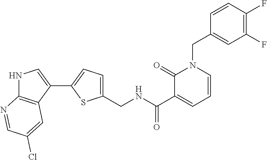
C1(CNC(C2=CC=CN(CC3=CC(F)=C(F)C=C3)C2=O)=O)=CC=C(C2=CNC3=C2C=C(Cl)C=N3)S1
